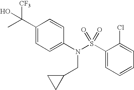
C1(C(O)([CF3])C)=CC=C(N(S(C2=CC=CC=C2Cl)(=O)=O)CC2CC2)C=C1
